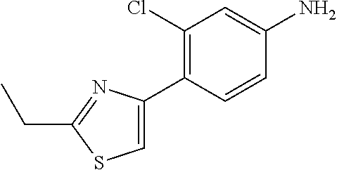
C1=C(C2=C(Cl)C=C(N)C=C2)N=C(CC)S1
